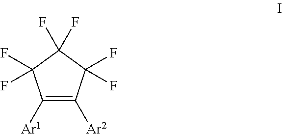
C1([Ar1])=C([Ar2])C(F)(F)C(F)(F)C1(F)F
